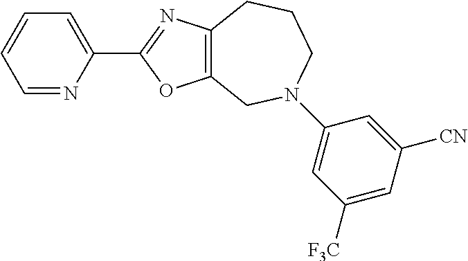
C12=C(CN(C3=CC([F3C])=CC([CN])=C3)CCC1)OC(C1=CC=CC=N1)=N2
